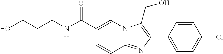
C1(C2=C(CO)N3C(=N2)C=CC(C(NCCCO)=O)=C3)=CC=C(Cl)C=C1
